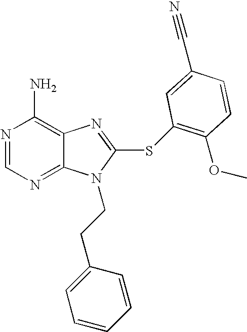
N1=CN=C2C(=C1N)N=C(SC1=C(OC)C=CC(C#N)=C1)N2CCC1=CC=CC=C1
